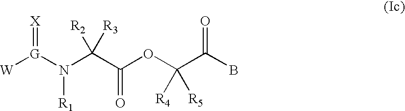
[G](N(C(C(OC(C(B)=O)([R4])[R5])=O)([R2])[R3])[R1])([W])=[X]
